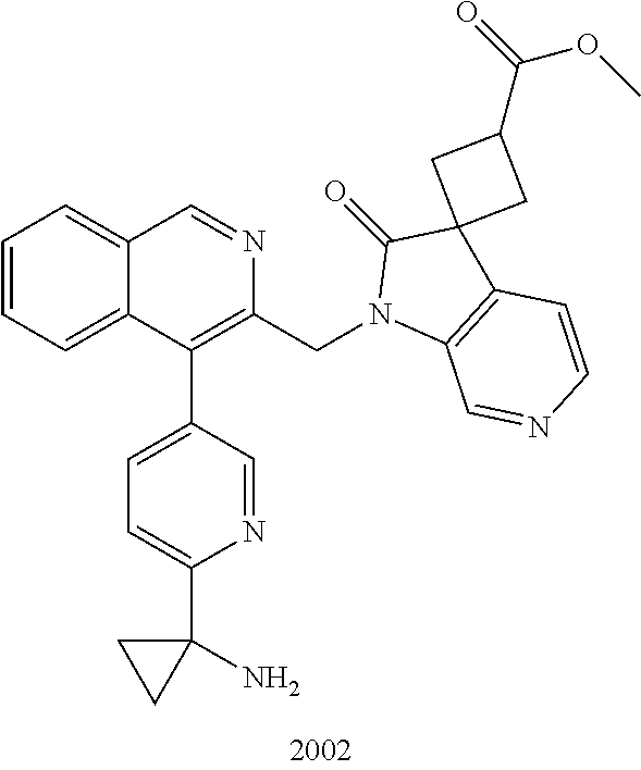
C1=CC=C2C(=C1)C=NC(CN1C3=C(C=CN=C3)C3(C1=O)CC(C(=O)OC)C3)=C2C1=CC=C(C2(N)CC2)N=C1
